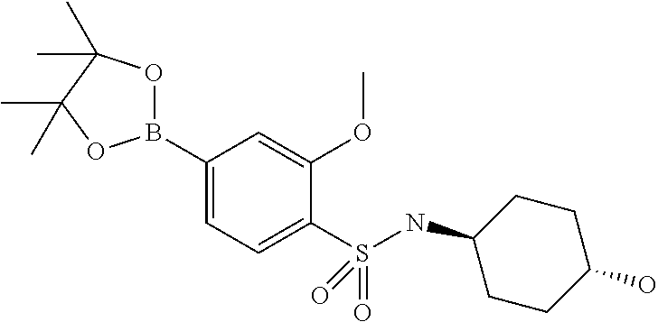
C1(B2OC(C)(C)C(C)(C)O2)=CC=C(S(=O)(=O)NC2CCC(O)CC2)C(OC)=C1
